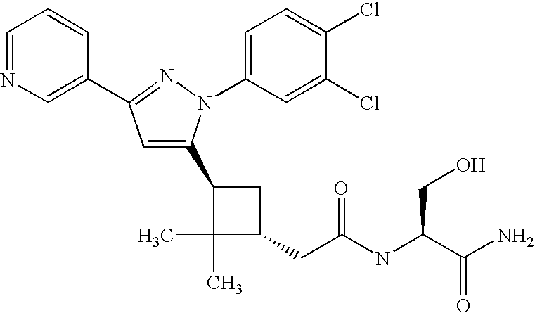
C1(CC(=O)NC(C(N)=O)CO)CC(C2=CC(C3=CN=CC=C3)=NN2C2=CC=C(Cl)C(Cl)=C2)C1(C)C
